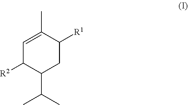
C1=C(C)C([R1])CC(C(C)C)C1[R2]
